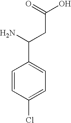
C(C(=O)O)C(N)C1=CC=C(Cl)C=C1
